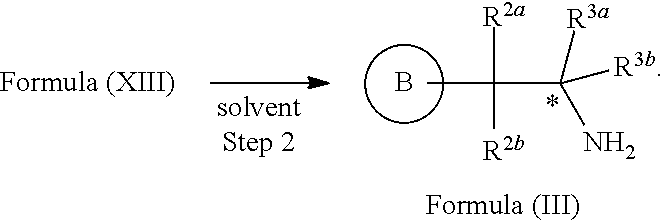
B.C(C)(C([R3a])(N)[R3b])([R2a])[R2b]
